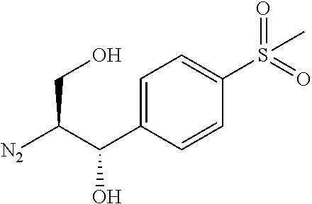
C1=C(C(C([N2])CO)O)C=CC(S(=O)(=O)C)=C1
